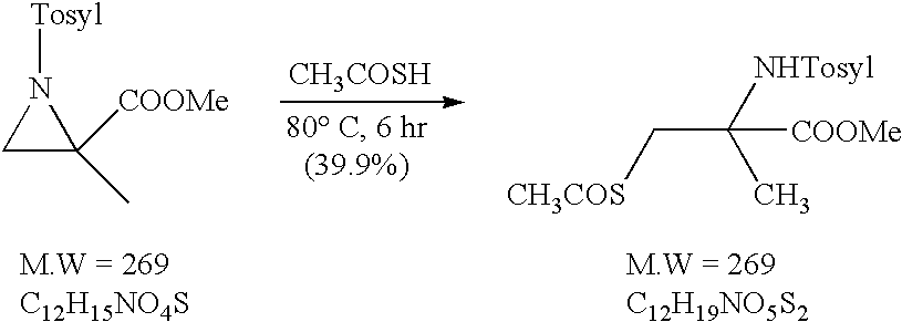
C1C([COOMe])(C)N1[Tosyl].[CH3COSH].[CH3COS]CC([COOMe])([NHTosyl])C
